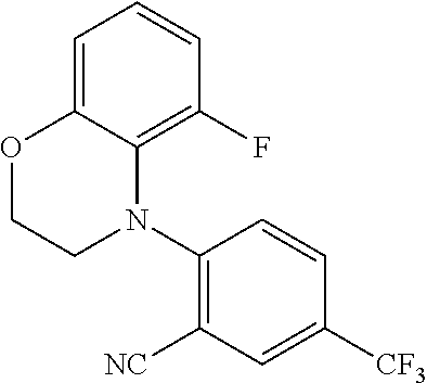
C1=C2C(=C(F)C=C1)N(C1=C([NC])C=C([CF3])C=C1)CCO2
